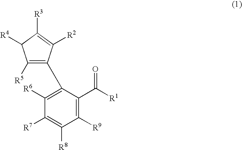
C1([R6])=C(C2=C([R5])C([R4])C([R3])=C2[R2])C(C([R1])=O)=C([R9])C([R8])=C1[R7]
